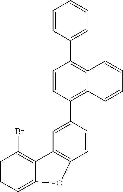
C1=CC=C2C(=C1Br)C1=C(C=CC(C3=C4C(=C(C5=CC=CC=C5)C=C3)C=CC=C4)=C1)O2
